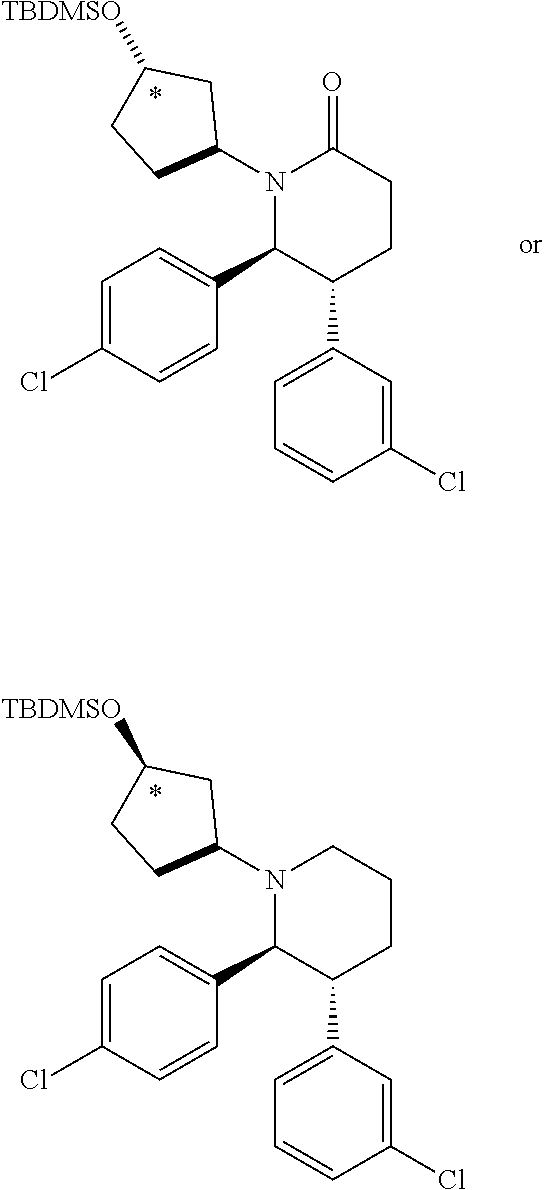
N1(C2CC([TBDMSO])CC2)C(C2=CC=C(Cl)C=C2)C(C2=CC=CC(Cl)=C2)CCC1.N1(C2CC([TBDMSO])CC2)C(C2=CC=C(Cl)C=C2)C(C2=CC=CC(Cl)=C2)CCC1=O
